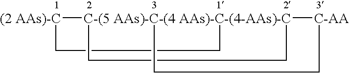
[(2 AAs)-C]1[C-(5 AAs)-C-(4 AAs)-C-(4-AAs)-C]23([C-AA]CC2)(CC1)CC3
